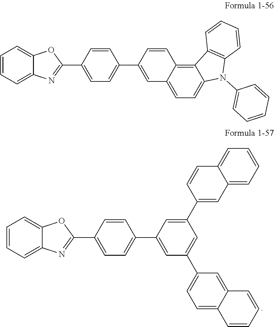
C1=CC=C2C(=C1)OC(C1=CC=C(C3=CC(C4=CC=C5C(=C4)C=CC=C5)=CC(C4=CC5=CC=CC=C5C=C4)=C3)C=C1)=N2.C1=CC=C2C(=C1)OC(C1=CC=C(C3=CC4=CC=C5C(=C4C=C3)C3=C(N5C4=CC=CC=C4)C=CC=C3)C=C1)=N2
